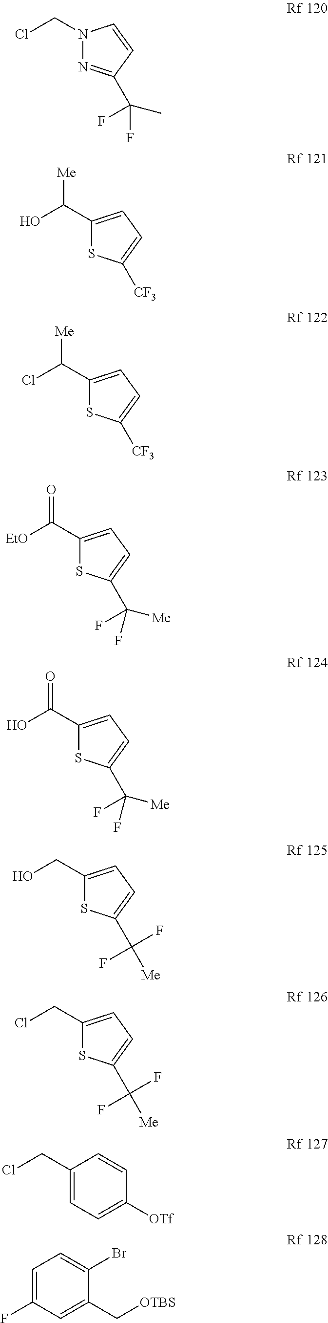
N1(CCl)N=C(C(F)(C)F)C=C1.C1(C(O)[Me])=CC=C([CF3])S1.C1(C(Cl)[Me])=CC=C([CF3])S1.C1(C([EtO])=O)=CC=C(C([Me])(F)F)S1.C1(C(O)=O)=CC=C(C([Me])(F)F)S1.C1(CO)=CC=C(C([Me])(F)F)S1.C1(CCl)=CC=C(C([Me])(F)F)S1.C1(CCl)=CC=C([OTf])C=C1.C1=C(F)C=C(C[OTBS])C(Br)=C1
